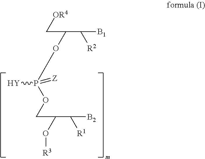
P(OCC(O[R3])C([R1])[B2])([Y])(OC(C[OR4])C([R2])[B1])=[Z]
